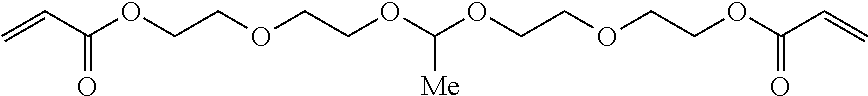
C(C(OCCOCCOC(OCCOCCOC(C=C)=O)[Me])=O)=C
